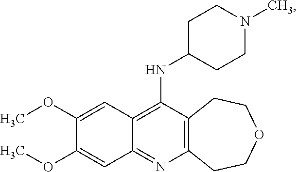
C12=C(N=C3C(=C1NC1CCN(C)CC1)C=C(OC)C(OC)=C3)CCOCC2
